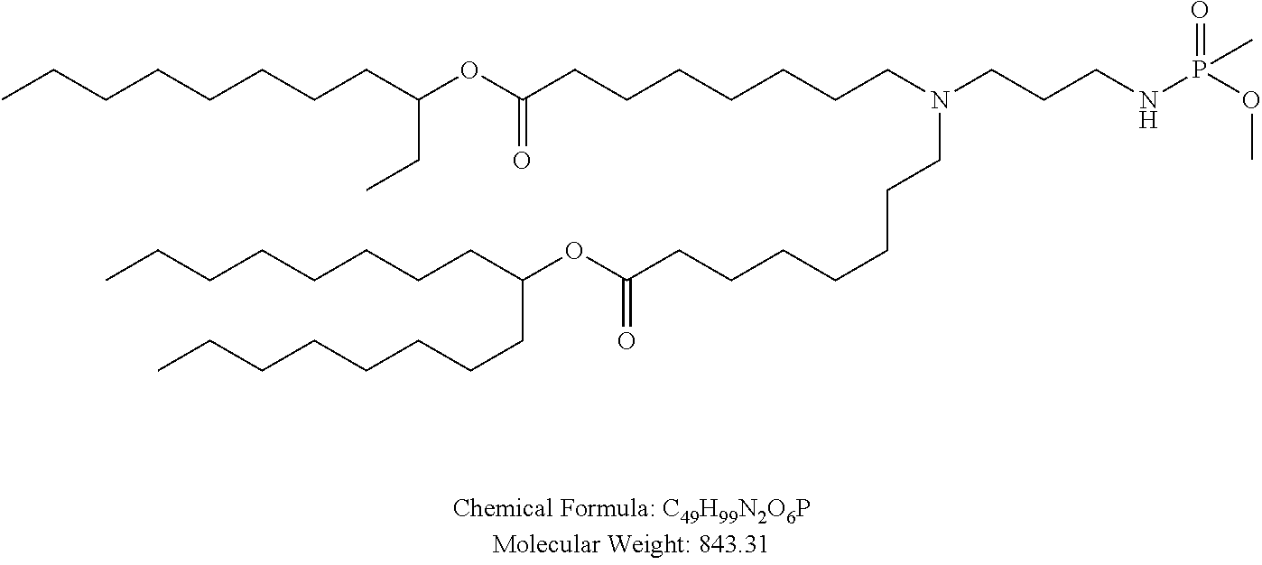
CCCCCCCCC(OC(CCCCCCCN(CCCNP(OC)(=O)C)CCCCCCCC(OC(CCCCCCCC)CCCCCCCC)=O)=O)CC
